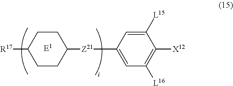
C1CC([R17])CCC1[Z21]C1=CC([L16])=C([X12])C([L15])=C1.[E1]
